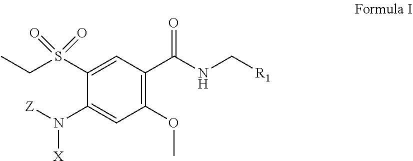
C1(S(CC)(=O)=O)=CC(C(NC[R1])=O)=C(OC)C=C1N([Z])[X]
